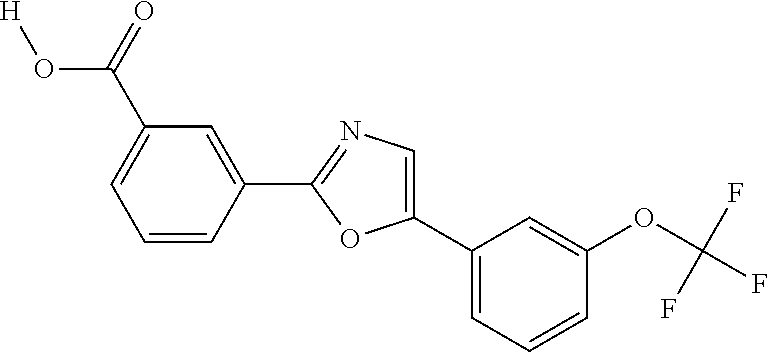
[H]OC(C1=CC=CC(C2=NC=C(C3=CC=CC(OC(F)(F)F)=C3)O2)=C1)=O
